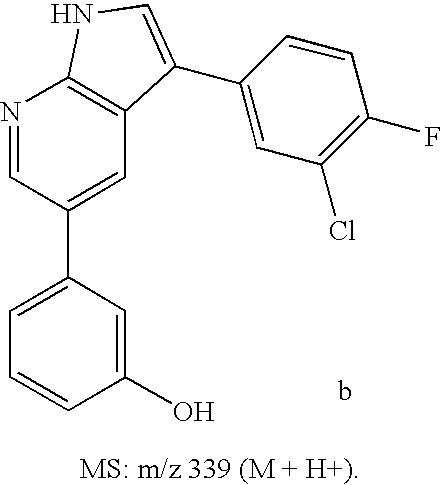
C1=C(C2=CC3=C(N=C2)NC=C3C2=CC(Cl)=C(F)C=C2)C=C(O)C=C1
